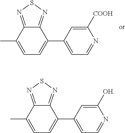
C1(C)=CC=C(C2=CC=NC([OH])=C2)C2=NSN=C12.C1(C)=CC=C(C2=CC=NC([COOH])=C2)C2=NSN=C12
